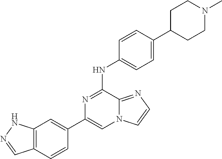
C1(C2=CC3=C(C=C2)C=NN3)=CN2C(=NC=C2)C(NC2=CC=C(C3CCN(C)CC3)C=C2)=N1
